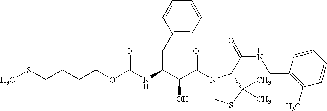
O(C(NC(C(C(N1CSC(C)(C)C1C(NCC1=C(C)C=CC=C1)=O)=O)O)CC1=CC=CC=C1)=O)CCCCSC
